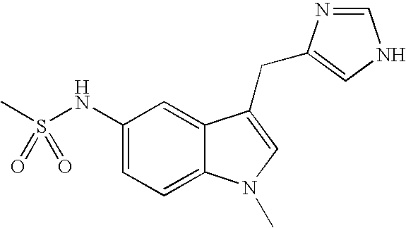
C1(NS(C)(=O)=O)=CC=C2C(=C1)C(CC1=CNC=N1)=CN2C
